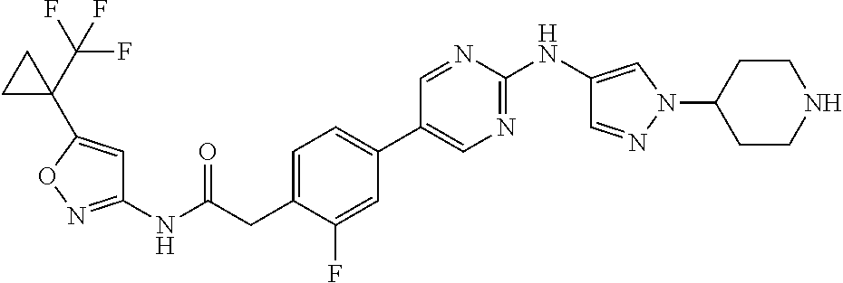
C1=C(CC(NC2=NOC(C3(C(F)(F)F)CC3)=C2)=O)C(F)=CC(C2=CN=C(NC3=CN(C4CCNCC4)N=C3)N=C2)=C1
